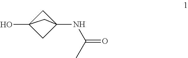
OC12CC(NC(=O)C)(C1)C2
